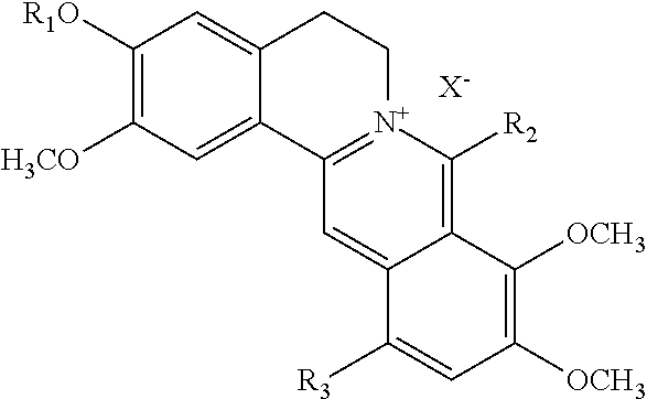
C1([R1O])=C([H3CO])C=C2C(=C1)CC[N+]1=C2C=C2C(=C1[R2])C([OCH3])=C([OCH3])C=C2[R3].[X-]
